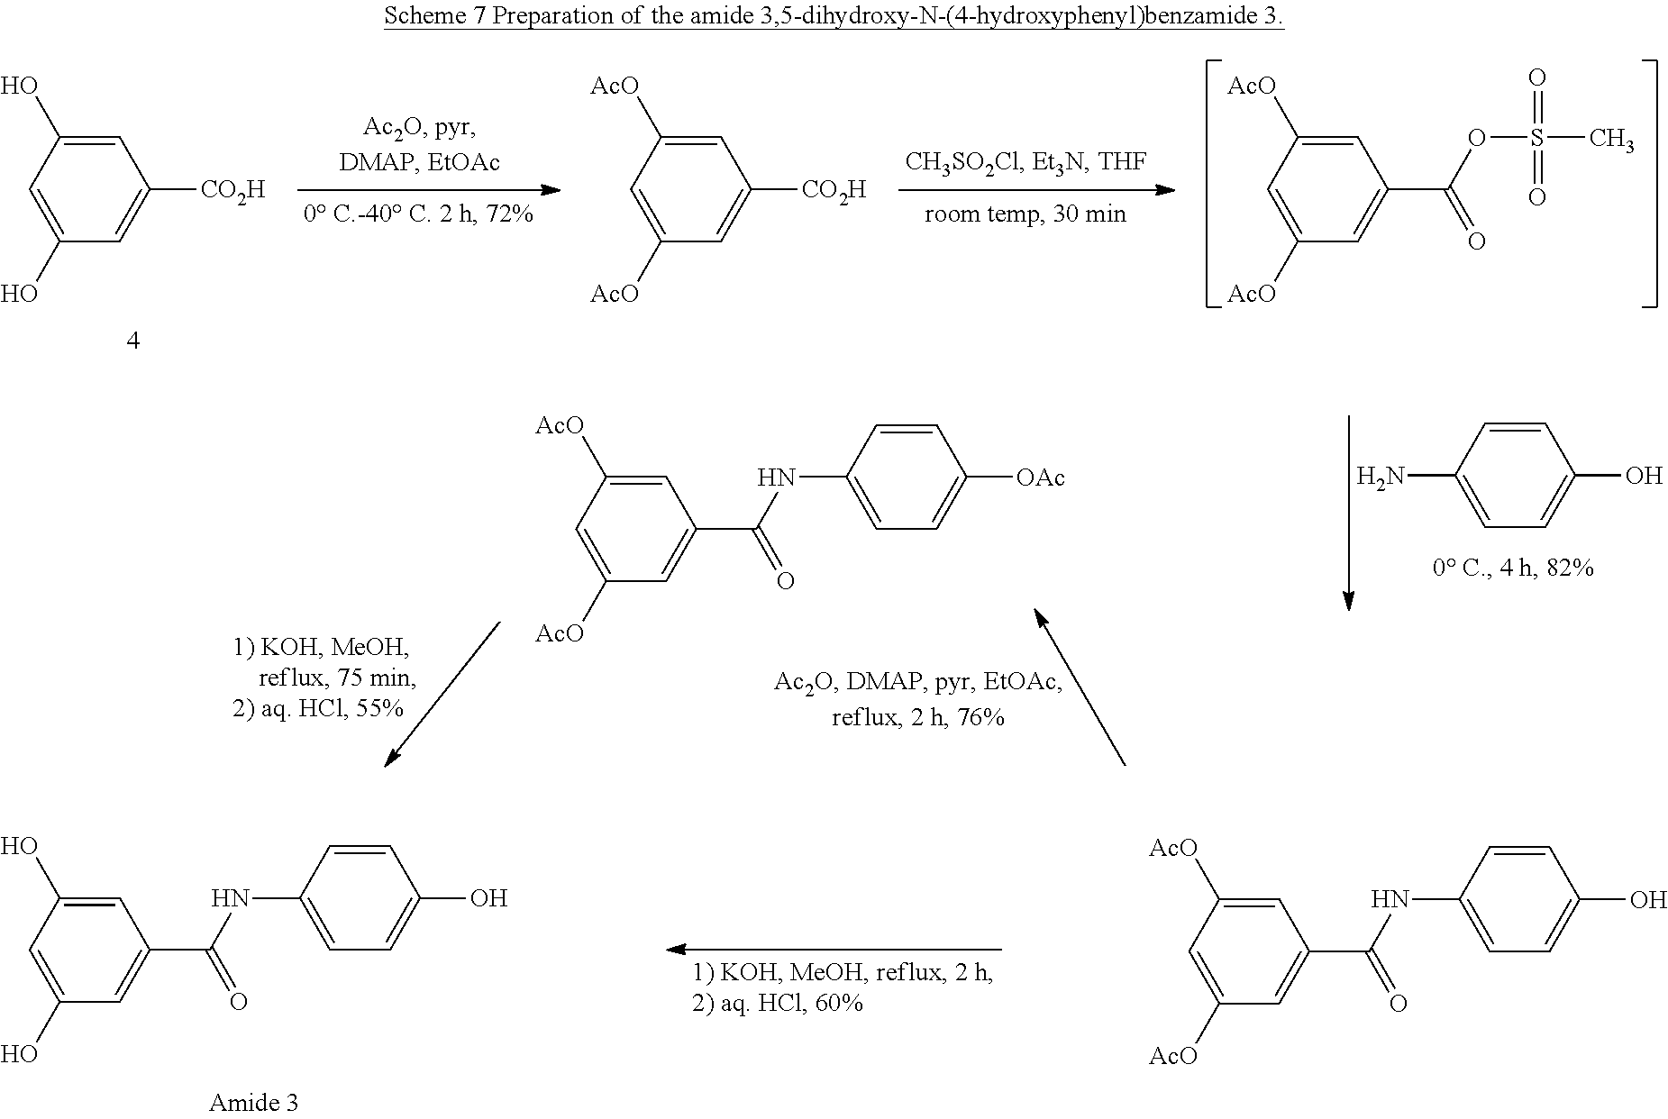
C1=C([AcO])C=C([AcO])C=C1C(=O)OS(=O)(=O)C.C1=C([AcO])C=C([AcO])C=C1[CO2H].C1=C(O)C=C(O)C=C1[CO2H].C1=C([AcO])C=C([AcO])C=C1C(=O)NC1=CC=C([OAc])C=C1.C1=CC(N)=CC=C1O.C1=C([AcO])C=C([AcO])C=C1C(=O)NC1=CC=C(O)C=C1.C1=C(O)C=C(O)C=C1C(=O)NC1=CC=C(O)C=C1
